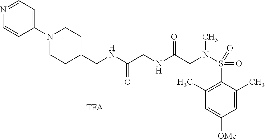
N1=CC=C(N2CCC(CNC(CNC(CN(S(C3=C(C)C=C([OMe])C=C3C)(=O)=O)C)=O)=O)CC2)C=C1.[TFA]
